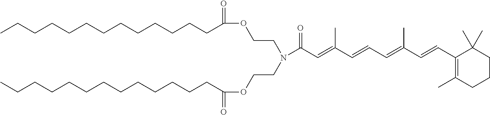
CCCCCCCCCCCCCC(=O)OCCN(CCOC(=O)CCCCCCCCCCCCC)C(C=C(C=CC=C(C=CC1=C(C)CCCC1(C)C)C)C)=O
